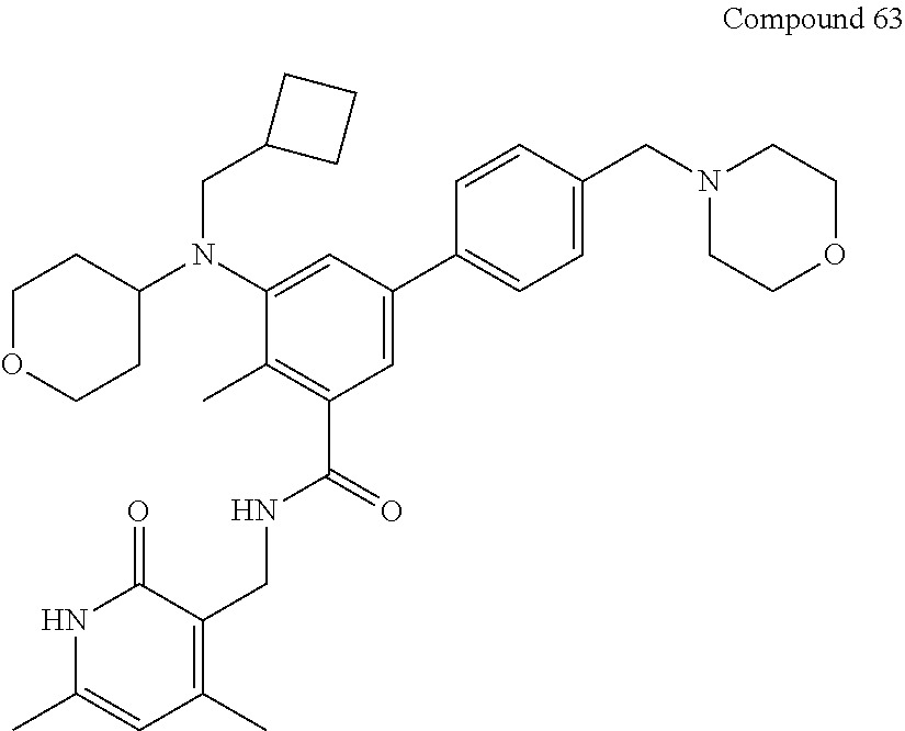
C1OCCC(N(C2=CC(C3=CC=C(CN4CCOCC4)C=C3)=CC(C(=O)NCC3=C(C)C=C(C)NC3=O)=C2C)CC2CCC2)C1
